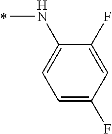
N(C)C1=CC=C(F)C=C1F
